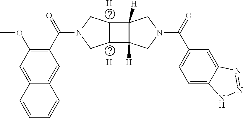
[H].[H].C1(OC)=C(C(N2CC3C(C4([H])C3([H])CN(C(C3=CC=C5C(=C3)N=NN5)=O)C4)C2)=O)C=C2C(=C1)C=CC=C2
